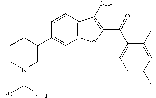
C12=C(C=CC(C3CCCN(C(C)C)C3)=C1)C(N)=C(C(C1=CC=C(Cl)C=C1Cl)=O)O2
